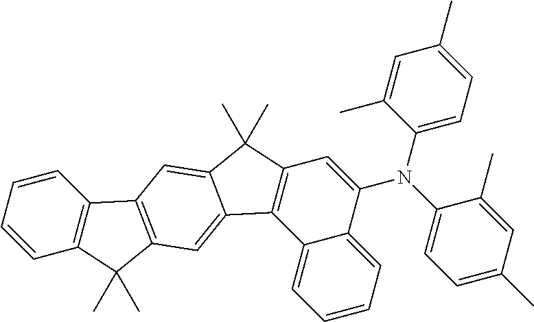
C1=CC=C2C(=C1)C1=C(C=C2N(C2=CC=C(C)C=C2C)C2=CC=C(C)C=C2C)C(C)(C)C2=CC3=C(C=C12)C(C)(C)C1=C3C=CC=C1
